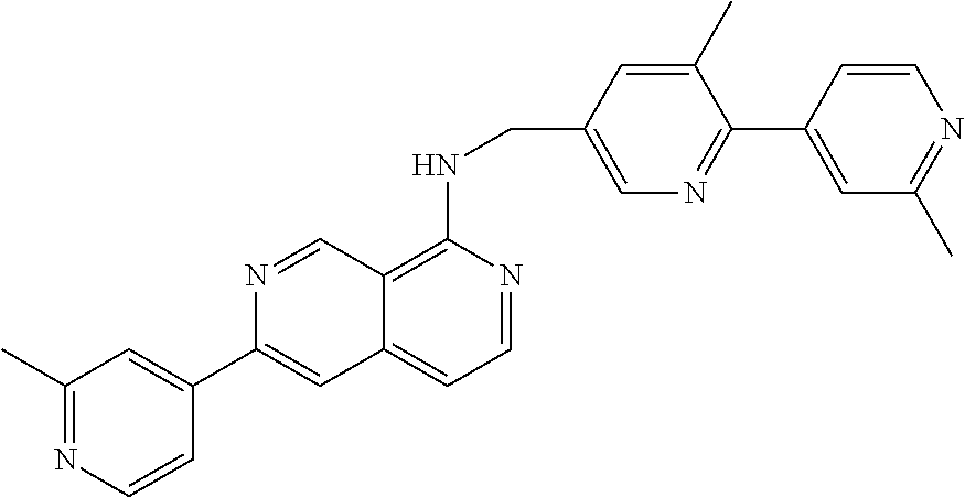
C1=C(C2=CC3=CC=NC(NCC4=CN=C(C5=CC(C)=NC=C5)C(C)=C4)=C3C=N2)C=CN=C1C
